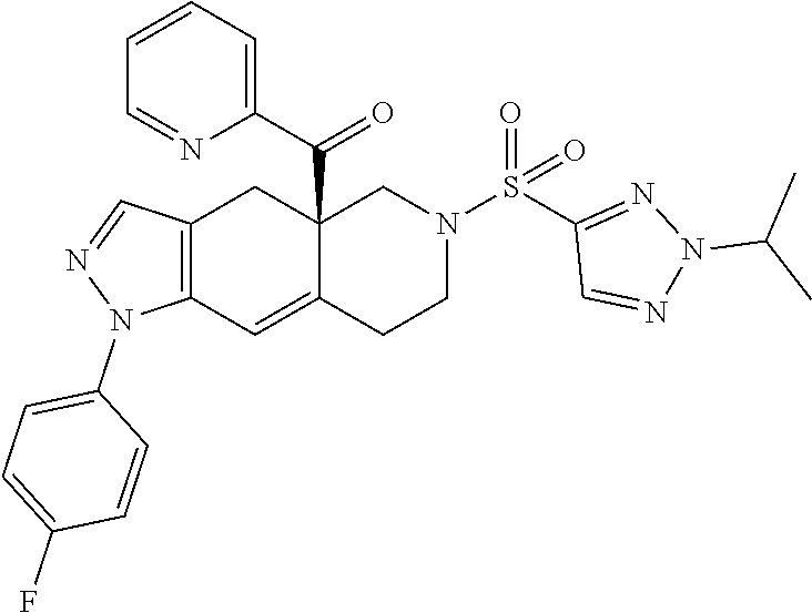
C12=C(C=C3C(C(C4=CC=CC=N4)=O)(C1)CN(S(C1=NN(C(C)C)N=C1)(=O)=O)CC3)N(C1=CC=C(F)C=C1)N=C2
